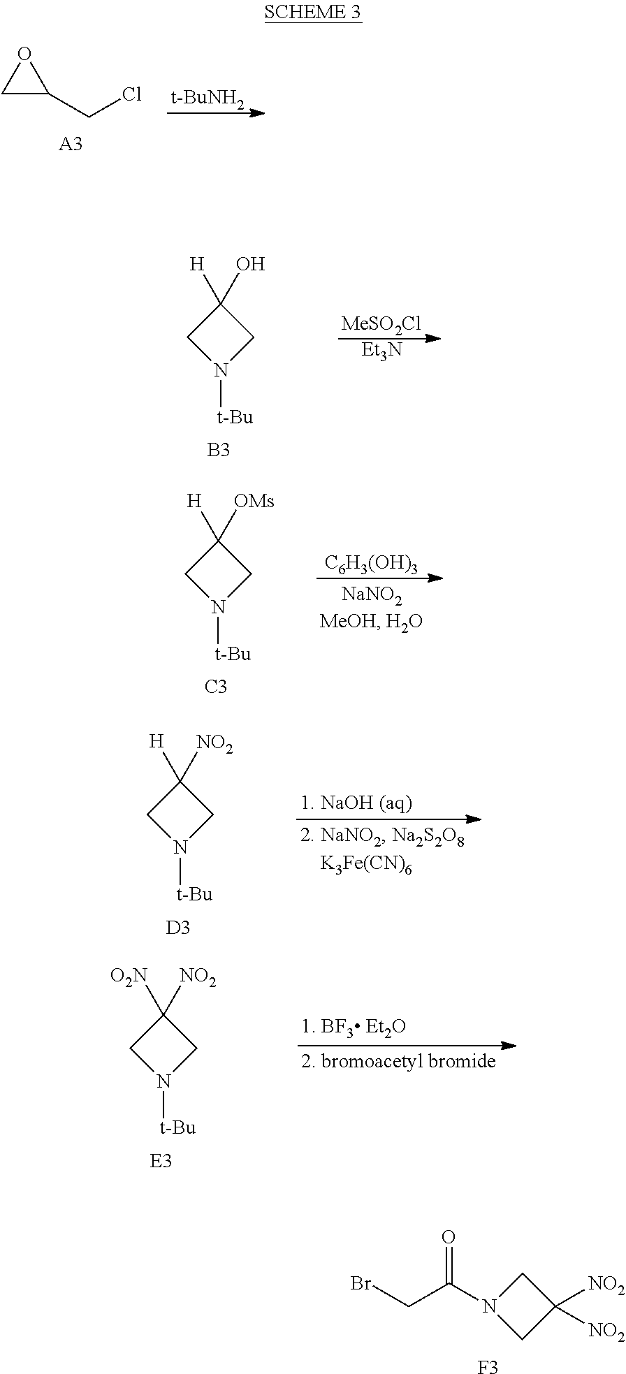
C1N([t-Bu])CC1([O2N])[NO2].[E3].BrCC(=O)N1CC([NO2])([NO2])C1.[F3].C1C(CCl)O1.[t-BuNH2].[A3].[MeSO2Cl].C1N([t-Bu])CC1([H])O.[B3].[Et3N].C1N([t-Bu])CC1([H])[OMs].[C3].[C6H3(OH)3].C1N([t-Bu])CC1([H])[NO2].[D3]
